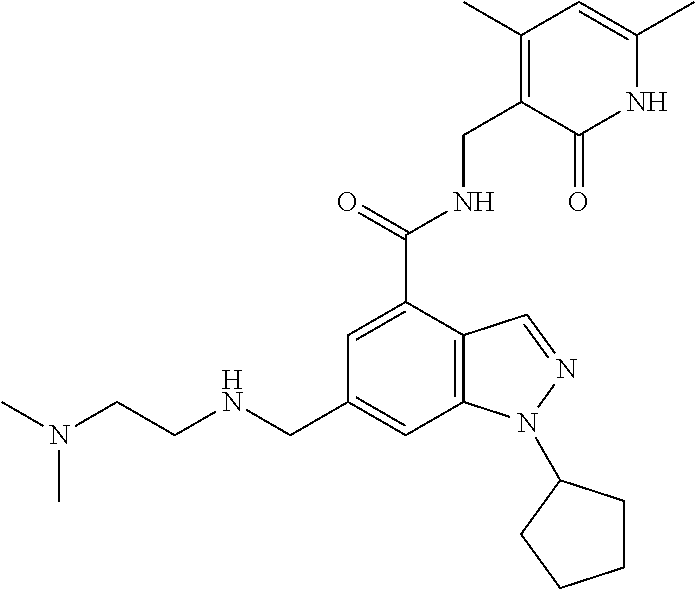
C1=C(C(NCC2=C(C)C=C(C)NC2=O)=O)C2=C(C=C1CNCCN(C)C)N(C1CCCC1)N=C2
